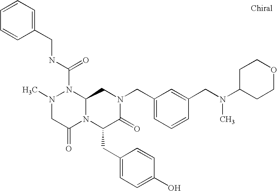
CN1CC(=O)N2C(N1C(NCC1=CC=CC=C1)=O)CN(CC1=CC=CC(CN(C3CCOCC3)C)=C1)C(=O)C2CC1=CC=C(O)C=C1
